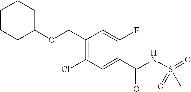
C1(Cl)=C(COC2CCCCC2)C=C(F)C(C(NS(C)(=O)=O)=O)=C1
